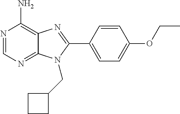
N1=CN=C2C(=C1N)N=C(C1=CC=C(OCC)C=C1)N2CC1CCC1
